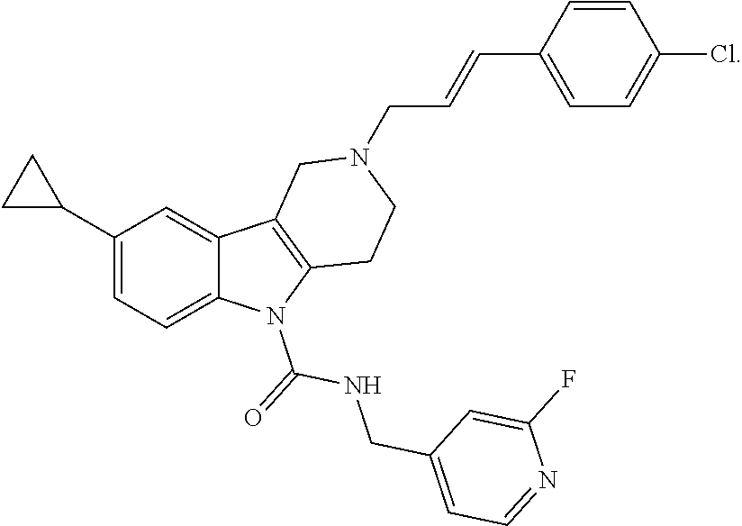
C1(C2CC2)=CC=C2C(=C1)C1=C(N2C(=O)NCC2=CC=NC(F)=C2)CCN(CC=CC2=CC=C(Cl)C=C2)C1
